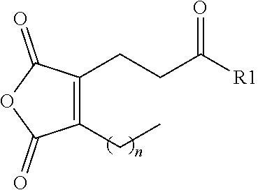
C1(CCC([R1])=O)=C(CC)C(=O)OC1=O
